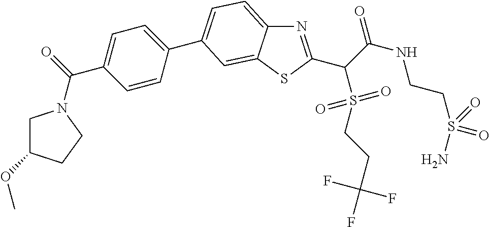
N1=C(C(C(NCCS(=O)(=O)N)=O)S(CCC(F)(F)F)(=O)=O)SC2=CC(C3=CC=C(C(=O)N4CC(OC)CC4)C=C3)=CC=C12
